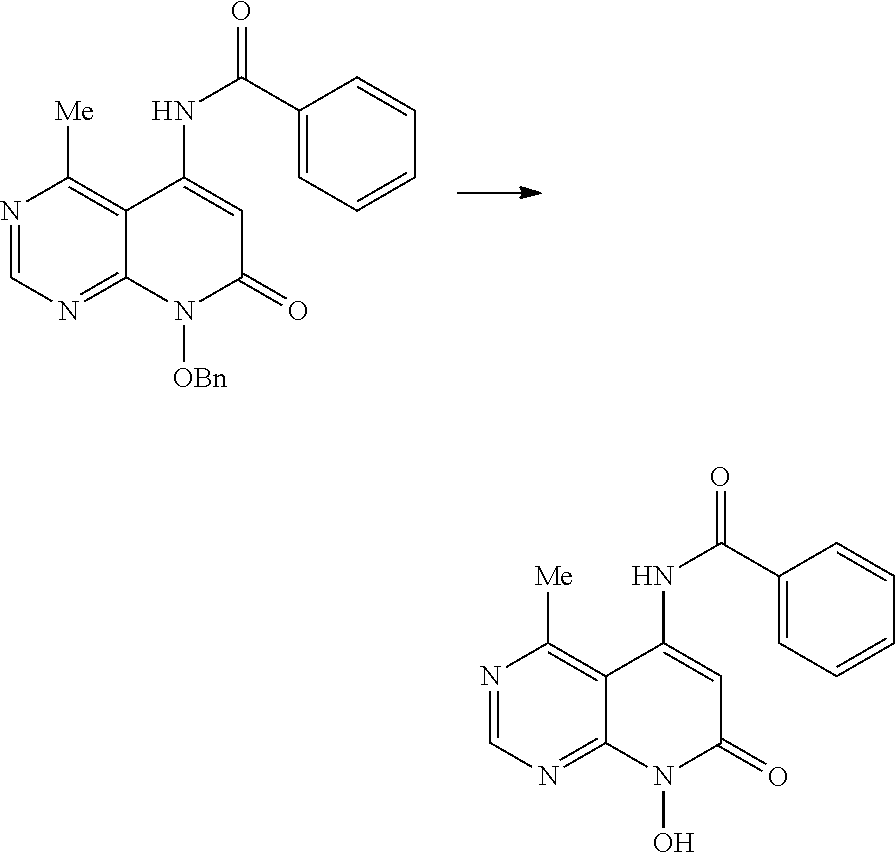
N1=CN=C2C(=C1[Me])C(NC(C1=CC=CC=C1)=O)=CC(=O)N2[OBn].N1=CN=C2C(=C1[Me])C(NC(C1=CC=CC=C1)=O)=CC(=O)N2O
